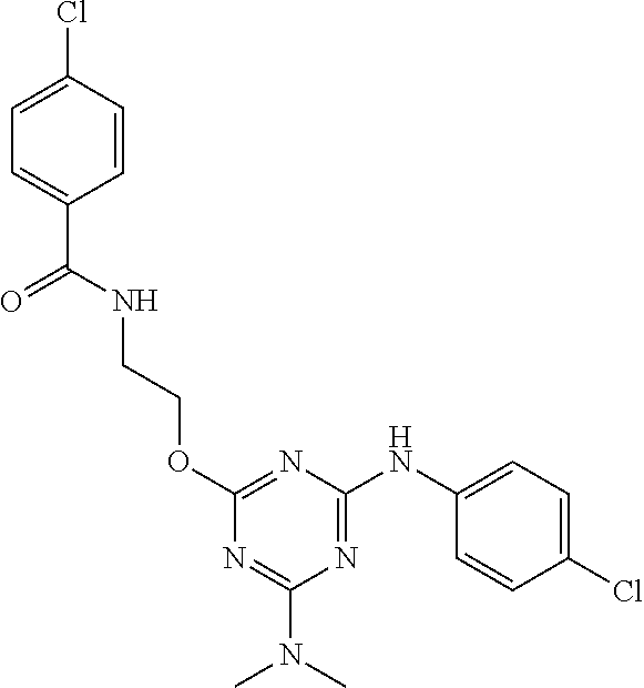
C1(N(C)C)=NC(OCCNC(=O)C2=CC=C(Cl)C=C2)=NC(NC2=CC=C(Cl)C=C2)=N1
